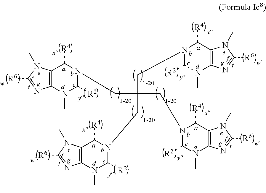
C12=C(N(C)C([R2])N(CC(CN3C([R2])N(C)C4=C(C3[R4])N(C)C([R6])=N4)(CN3C([R2])N(C)C4=C(C3[R4])N(C)C([R6])=N4)CN3C([R2])N(C)C4=C(C3[R4])N(C)C([R6])=N4)C1[R4])N=C([R6])N2C
